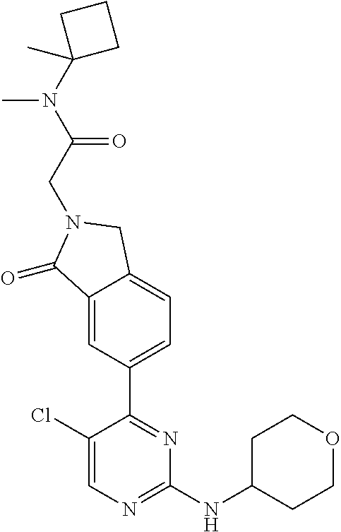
C1(Cl)=CN=C(NC2CCOCC2)N=C1C1=CC=C2C(=C1)C(=O)N(CC(N(C1(C)CCC1)C)=O)C2
